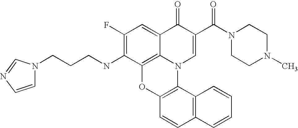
C1(F)=C(NCCCN2C=CN=C2)C2=C3C(=C1)C(=O)C(C(N1CCN(C)CC1)=O)=CN3C1=C(O2)C=CC2=C1C=CC=C2
